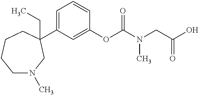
C1N(C)CC(C2=CC=CC(OC(N(CC(O)=O)C)=O)=C2)(CC)CCC1
